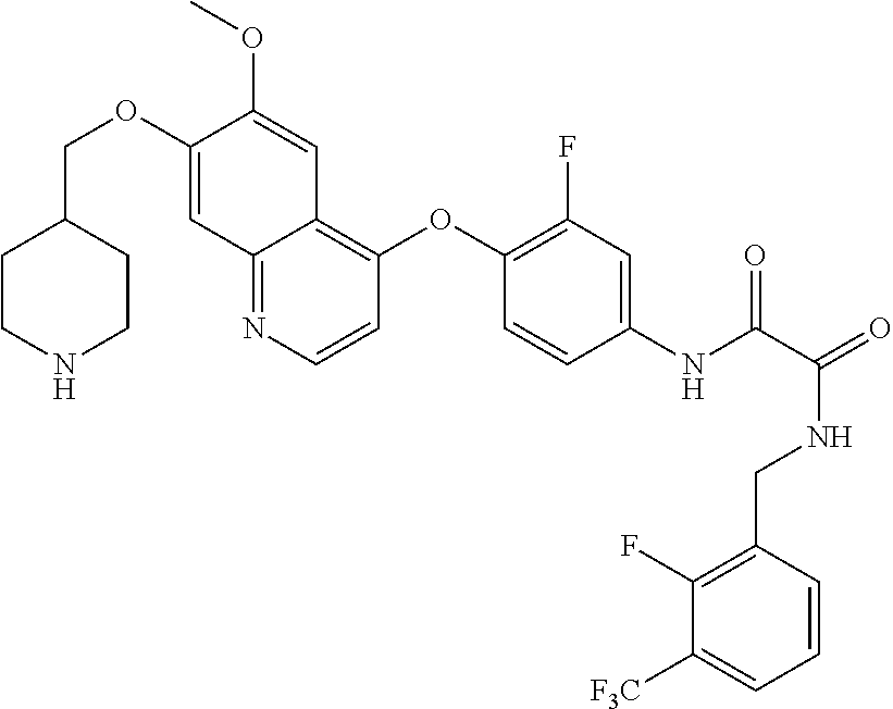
C1(COC2=CC3=NC=CC(OC4=C(F)C=C(NC(=O)C(NCC5=C(F)C([F3C])=CC=C5)=O)C=C4)=C3C=C2OC)CCNCC1
